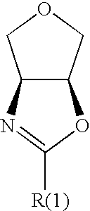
C12C(COC1)OC([R(1)])=N2
